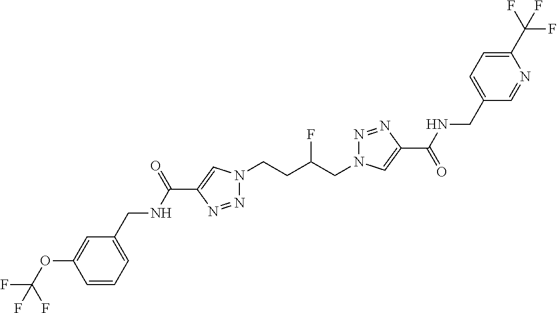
C1(C(NCC2=CC=CC(OC(F)(F)F)=C2)=O)=CN(CCC(CN2N=NC(C(=O)NCC3=CC=C(C(F)(F)F)N=C3)=C2)F)N=N1
